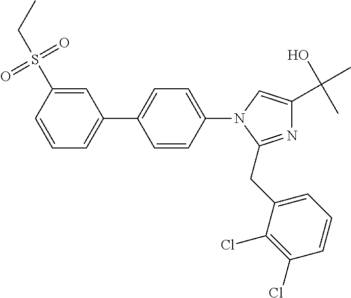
C1(C2=CC=CC(S(CC)(=O)=O)=C2)=CC=C(N2C(CC3=CC=CC(Cl)=C3Cl)=NC(C(O)(C)C)=C2)C=C1
